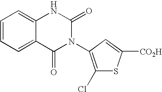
C1=CC=C2C(=C1)NC(=O)N(C1=C(Cl)SC([CO2H])=C1)C2=O
